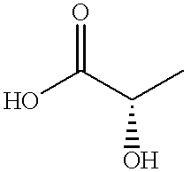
OC(C(C)O)=O
